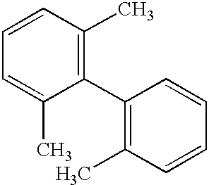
C1(C2=C(C)C=CC=C2)=C(C)C=CC=C1C
